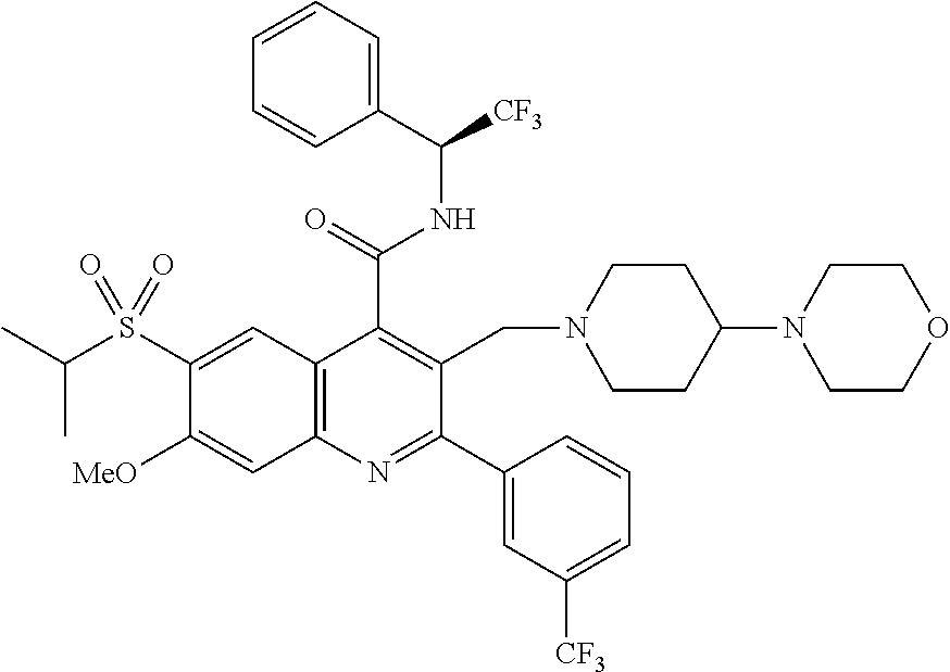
C1(C(=O)NC([CF3])C2=CC=CC=C2)=C(CN2CCC(N3CCOCC3)CC2)C(C2=CC([CF3])=CC=C2)=NC2=C1C=C(S(C(C)C)(=O)=O)C([OMe])=C2
